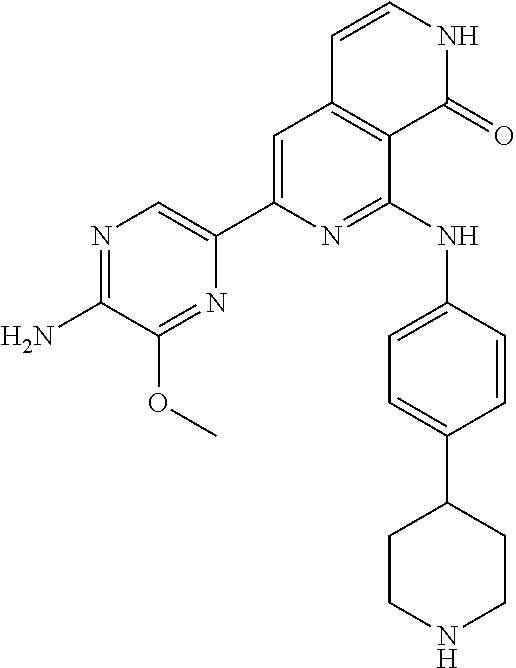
N1=C(N)C(OC)=NC(C2=CC3=C(C(NC4=CC=C(C5CCNCC5)C=C4)=N2)C(=O)NC=C3)=C1
